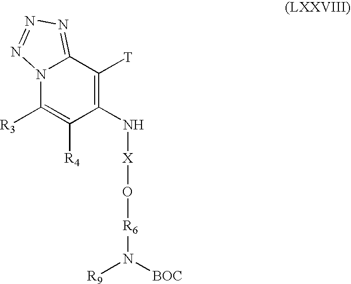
N12C([R3])=C([R4])C(N[X]O[R6]N([R9])[BOC])=C([T])C1=NN=N2
